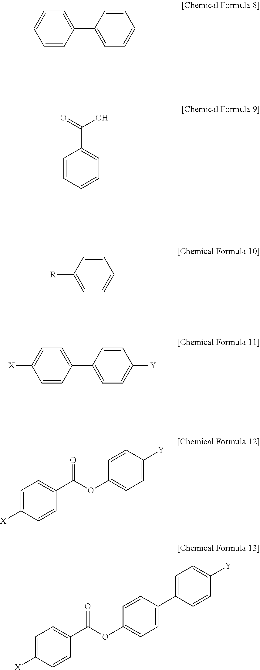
C1=C(C2=CC=CC=C2)C=CC=C1.C1=CC=CC=C1C(=O)O.C1=CC([R])=CC=C1.C1=C(C2=CC=C([Y])C=C2)C=CC([X])=C1.C1=C([X])C=CC(C(OC2=CC=C([Y])C=C2)=O)=C1.C1=C([X])C=CC(C(OC2=CC=C(C3=CC=C([Y])C=C3)C=C2)=O)=C1
